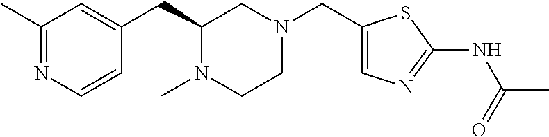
C1(CC2N(C)CCN(CC3=CN=C(NC(C)=O)S3)C2)=CC(C)=NC=C1
